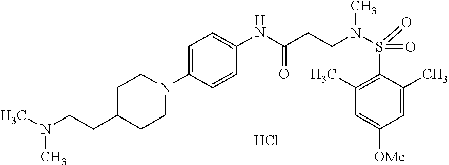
Cl.C1(N2CCC(CCN(C)C)CC2)=CC=C(NC(CCN(S(C2=C(C)C=C([OMe])C=C2C)(=O)=O)C)=O)C=C1
